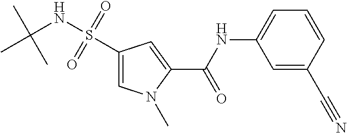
C1(S(NC(C)(C)C)(=O)=O)=CN(C)C(C(NC2=CC=CC(C#N)=C2)=O)=C1
